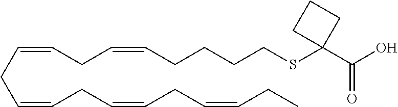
C(CC=CCC=CCC=CCC)=CCC=CCCCCSC1(C(O)=O)CCC1
